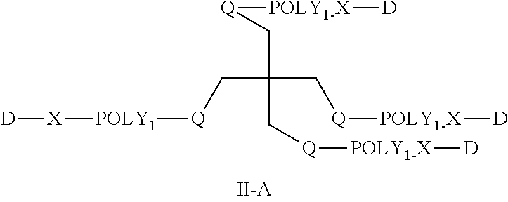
[Q](CC(C[Q][POLY1-X][D])(C[Q][POLY1-X][D])C[Q][POLY1][X][D])[POLY1-X][D]
